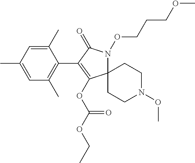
C1(C)=CC(C)=CC(C)=C1C1=C(OC(OCC)=O)C2(N(OCCCOC)C1=O)CCN(OC)CC2
